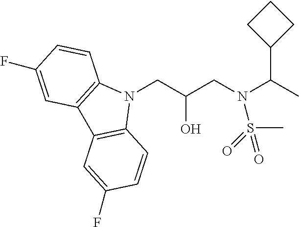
N1(CC(CN(C(C)C2CCC2)S(C)(=O)=O)O)C2=C(C3=C1C=CC(F)=C3)C=C(F)C=C2
